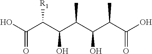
C(C(C(C(C(C(C(O)=O)C)O)C)O)[R1])(O)=O
